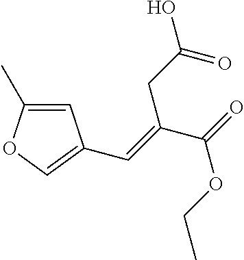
C1=C(C)OC=C1C=C(C(=O)OCC)CC(O)=O
